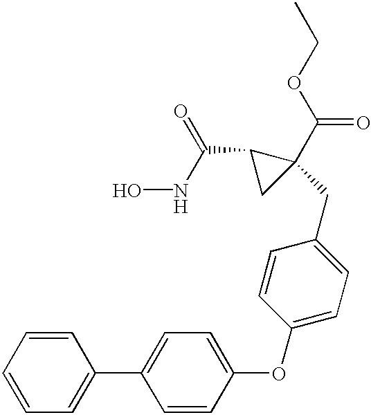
ONC(C1CC1(C(OCC)=O)CC1=CC=C(OC2=CC=C(C3=CC=CC=C3)C=C2)C=C1)=O
